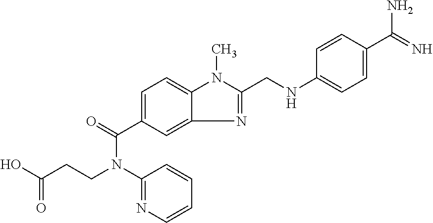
C(CCN(C(C1=CC=C2C(=C1)N=C(CNC1=CC=C(C(N)=N)C=C1)N2C)=O)C1=NC=CC=C1)(O)=O
